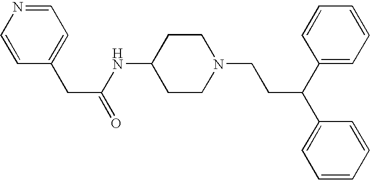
C1(NC(CC2=CC=NC=C2)=O)CCN(CCC(C2=CC=CC=C2)C2=CC=CC=C2)CC1
